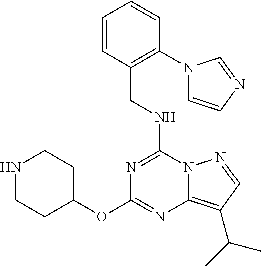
C(NC1=NC(OC2CCNCC2)=NC2=C(C(C)C)C=NN12)C1=C(N2C=CN=C2)C=CC=C1
